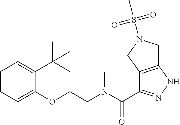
C1=CC=C(OCCN(C(=O)C2=NNC3=C2CN(S(=O)(=O)C)C3)C)C(C(C)(C)C)=C1
